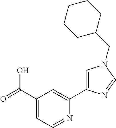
C1(C(=O)O)=CC=NC(C2=CN(CC3CCCCC3)C=N2)=C1
